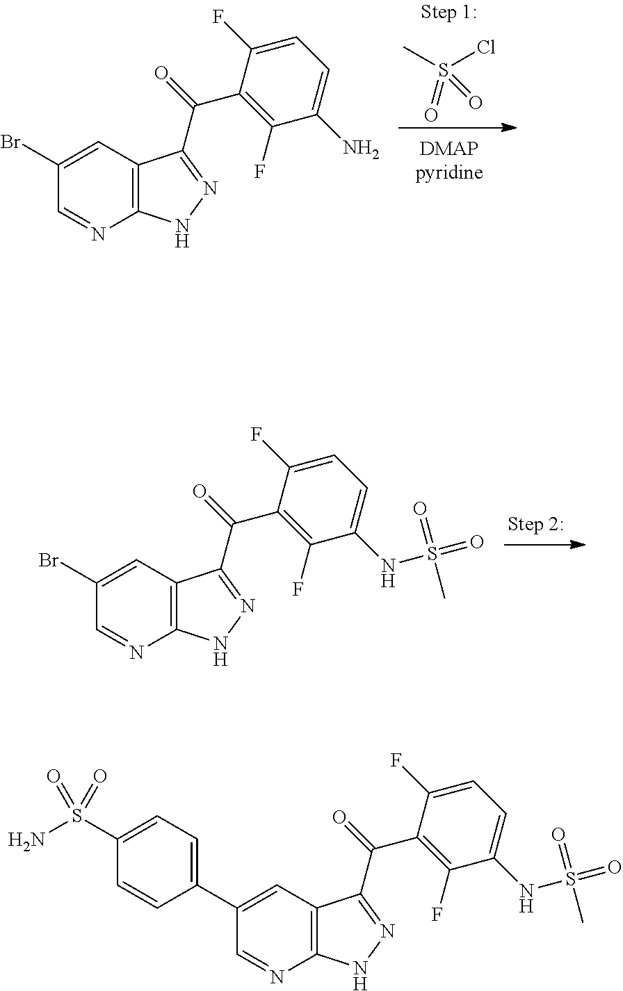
BrC1=CC2=C(N=C1)NN=C2C(C1=C(F)C(NS(=O)(=O)C)=CC=C1F)=O.CS(Cl)(=O)=O.BrC1=CC2=C(N=C1)NN=C2C(C1=C(F)C(N)=CC=C1F)=O.C1(C2=CC3=C(N=C2)NN=C3C(C2=C(F)C(NS(=O)(=O)C)=CC=C2F)=O)=CC=C(S(N)(=O)=O)C=C1
